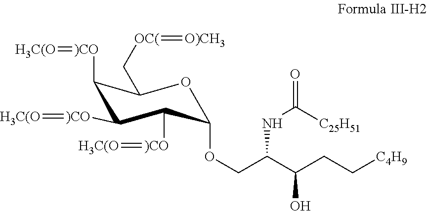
O1C(OCC(C(CC[C4H9])O)NC(=O)[C25H51])C([)CO]=[H3C(O])C([)CO]=[H3C(O])C([)CO]=[H3C(O])C1C[OC(]=[O)CH3]
